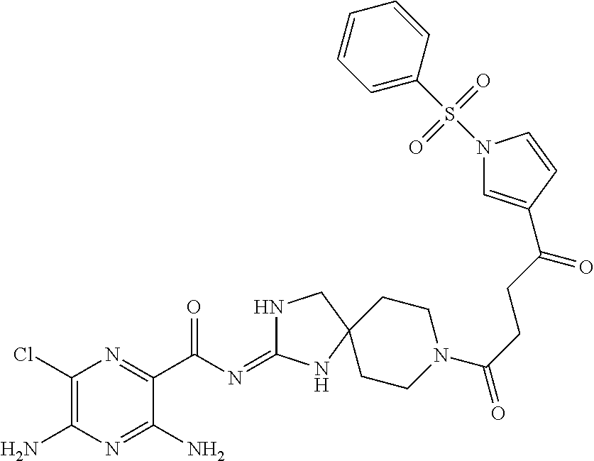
C1(Cl)=C(N)N=C(N)C(C(=O)N=C2NCC3(N2)CCN(C(CCC(=O)C2=CN(S(C4=CC=CC=C4)(=O)=O)C=C2)=O)CC3)=N1
